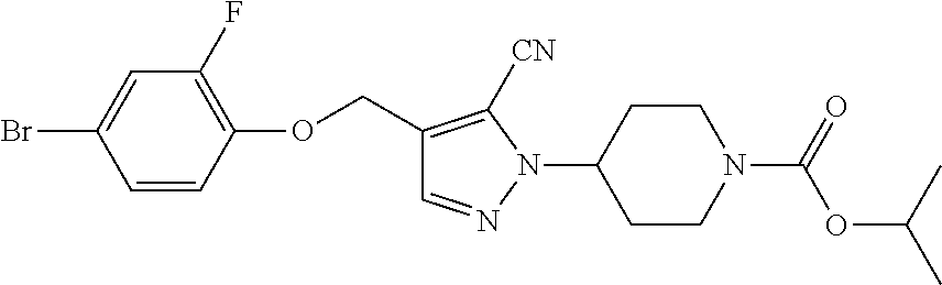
C1=CC(OCC2=C([CN])N(C3CCN(C(=O)OC(C)C)CC3)N=C2)=C(F)C=C1Br
